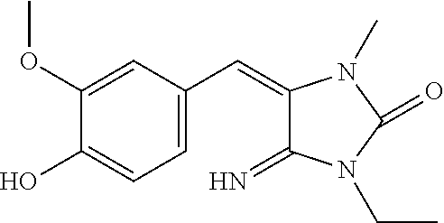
C1=C(C=C2C(=N)N(CC)C(=O)N2C)C=C(OC)C(O)=C1
